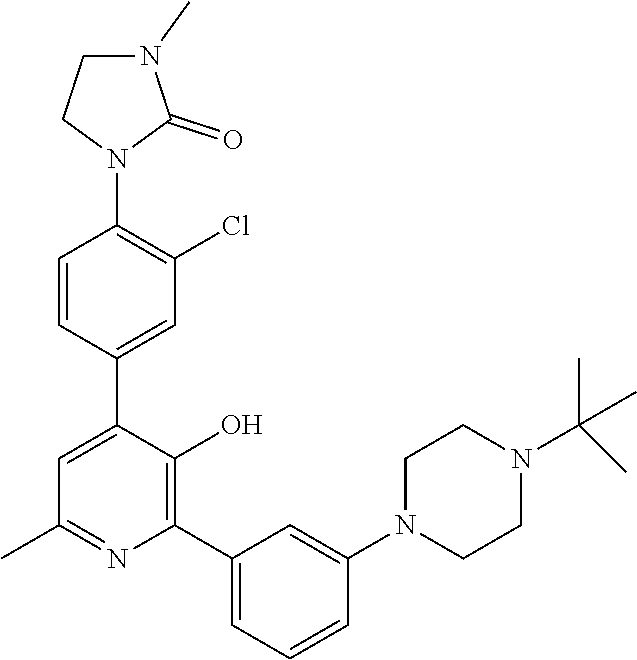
C1=C(C2=CC(Cl)=C(N3C(=O)N(C)CC3)C=C2)C(O)=C(C2=CC=CC(N3CCN(C(C)(C)C)CC3)=C2)N=C1C
